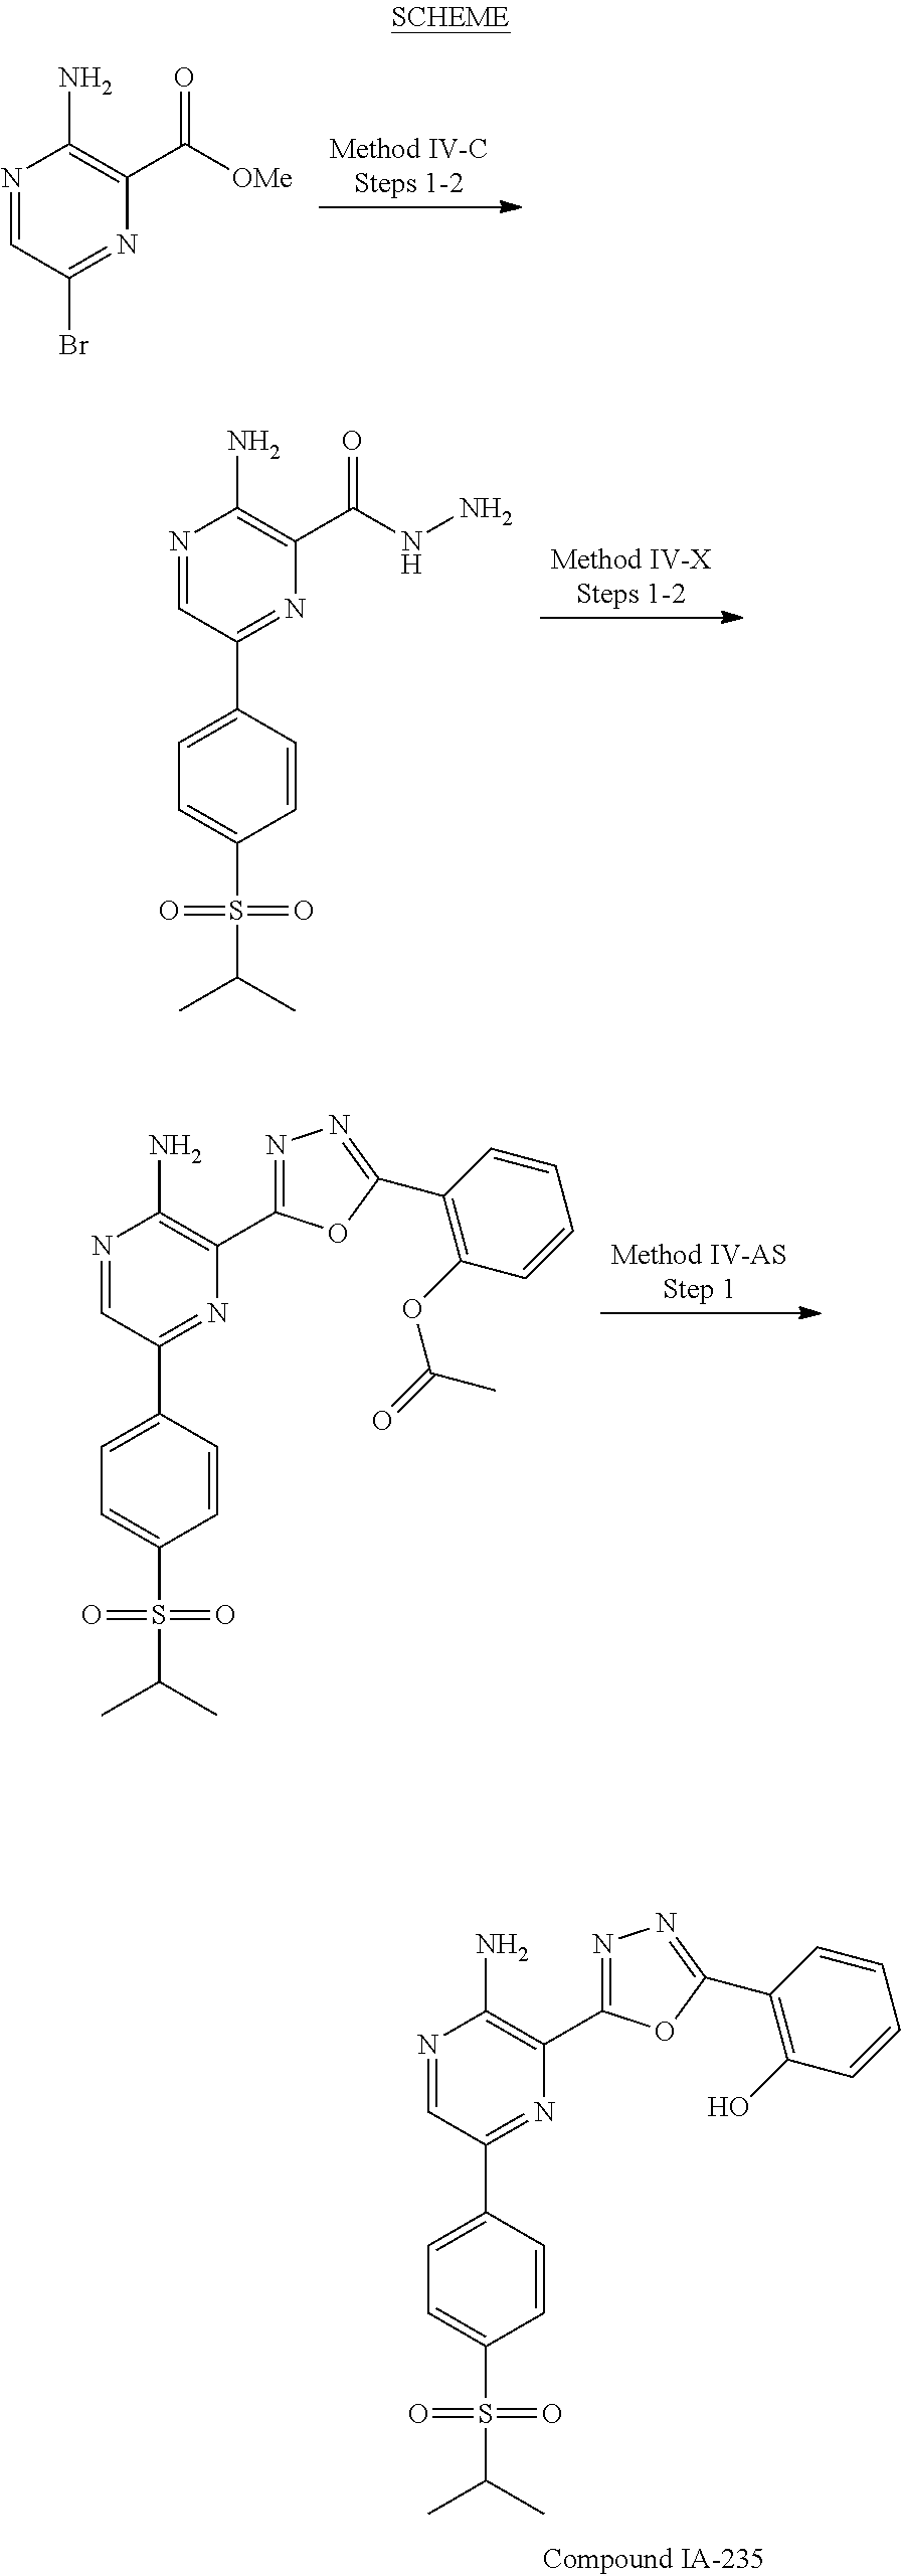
N1=CC(C2=CC=C(S(=O)(=O)C(C)C)C=C2)=NC(C2=NN=C(C3=C(O)C=CC=C3)O2)=C1N.N1=CC(Br)=NC(C([OMe])=O)=C1N.N1=CC(C2=CC=C(S(=O)(=O)C(C)C)C=C2)=NC(C(NN)=O)=C1N.N1=CC(C2=CC=C(S(=O)(=O)C(C)C)C=C2)=NC(C2=NN=C(C3=C(OC(=O)C)C=CC=C3)O2)=C1N
